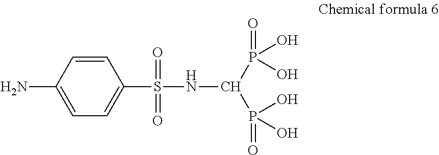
C1=CC(N)=CC=C1S(NC(P(O)(O)=O)P(=O)(O)O)(=O)=O
